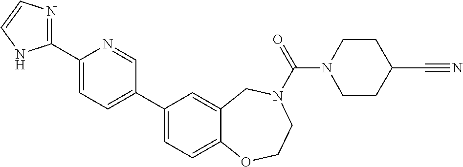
C1(C2=CC=C(C3=NC=CN3)N=C2)=CC=C2C(=C1)CN(C(N1CCC(C#N)CC1)=O)CCO2
